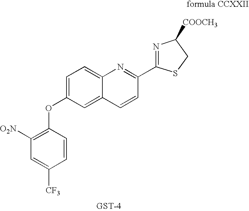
C1=C(OC2=C([O2N])C=C([CF3])C=C2)C=C2C(=C1)N=C(C1=NC([COOCH3])CS1)C=C2
